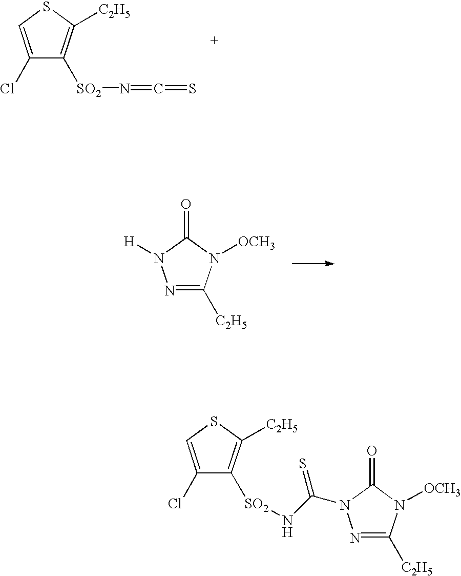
S1C=C(Cl)C([SO2]N=C=S)=C1[C2H5].C1(=O)N(C(=S)N[SO2]C2=C([C2H5])SC=C2Cl)N=C([C2H5])N1[OCH3].C1(=O)N([H])N=C([C2H5])N1[OCH3]
